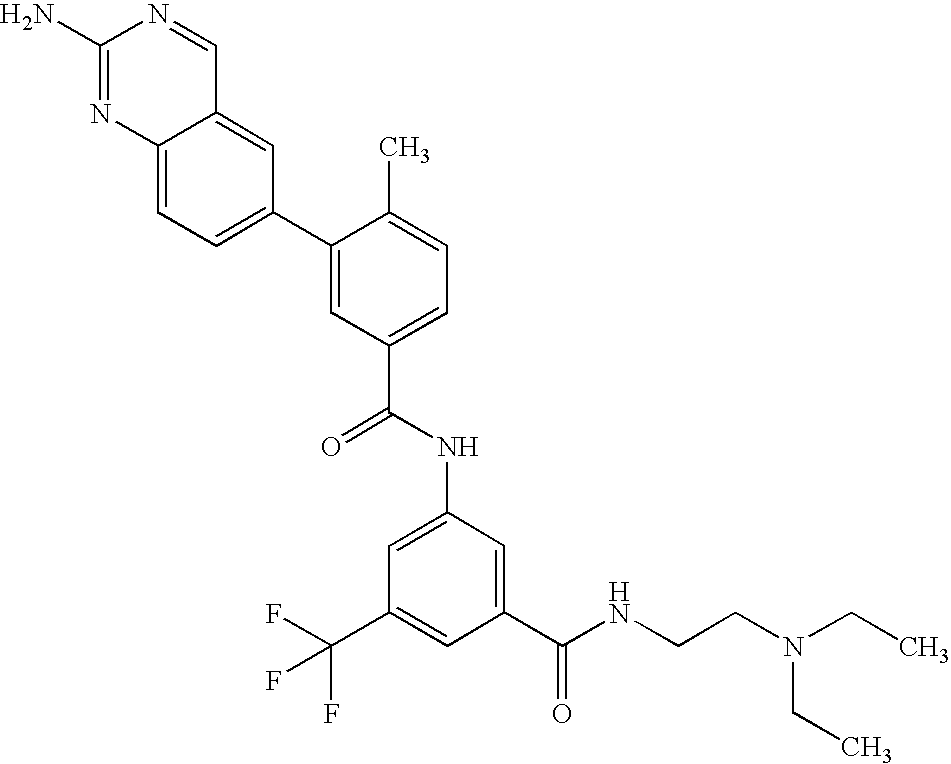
C1(C2=CC(C(NC3=CC(C(F)(F)F)=CC(C(NCCN(CC)CC)=O)=C3)=O)=CC=C2C)=CC=C2C(=C1)C=NC(N)=N2
